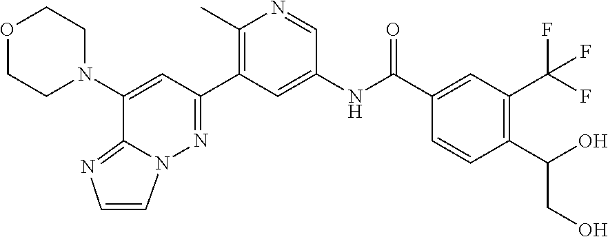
O1CCN(C2=CC(C3=C(C)N=CC(NC(C4=CC(C(F)(F)F)=C(C(O)CO)C=C4)=O)=C3)=NN3C=CN=C23)CC1
